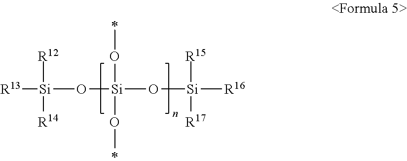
[R13][Si](O[Si](O[Si]([R16])([R15])[R17])(OC)OC)([R12])[R14]
